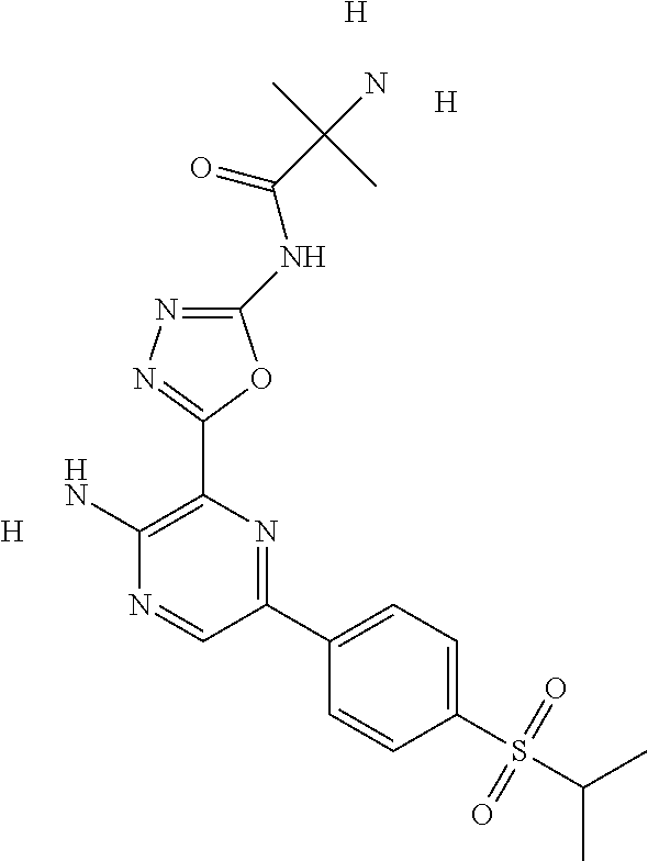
C1(NC(C(N)(C)C)=O)=NN=C(C2=C(N)N=CC(C3=CC=C(S(C(C)C)(=O)=O)C=C3)=N2)O1.[H].[H].[H]
